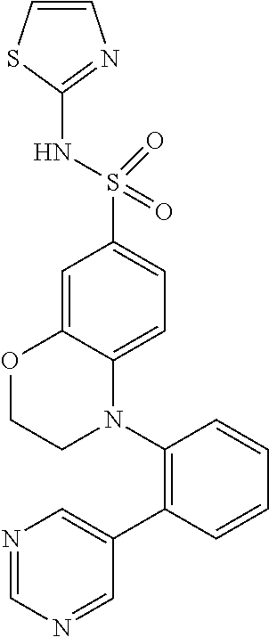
C1=CSC(NS(=O)(=O)C2=CC=C3C(=C2)OCCN3C2=C(C3=CN=CN=C3)C=CC=C2)=N1
